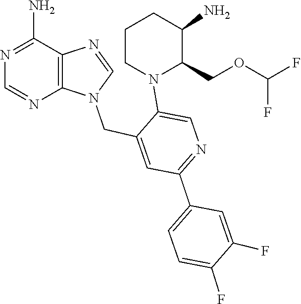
C1=NC2=C(N1CC1=CC(C3=CC=C(F)C(F)=C3)=NC=C1N1C(COC(F)F)C(N)CCC1)N=CN=C2N
